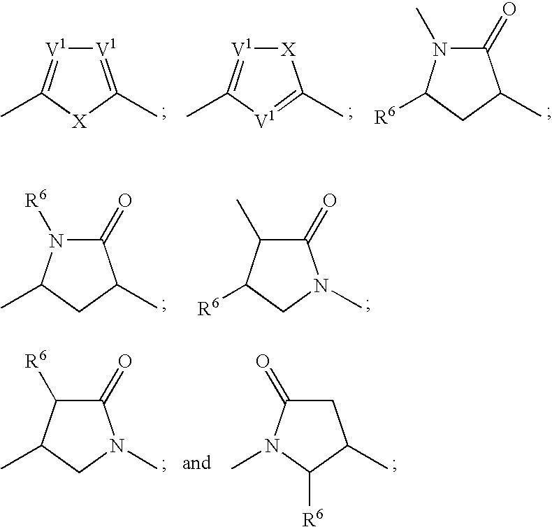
C1(=O)N([R6])C(C)CC1C.C1(=O)C(C)C([R6])CN1C.C1(=O)C([R6])C(C)CN1C.C1(=O)CC(C)C([R6])N1C.[V1]1=C(C)[X]C(C)=[V1]1.[X]1[V1]=C(C)[V1]=C1C.C1(=O)N(C)C([R6])CC1C
